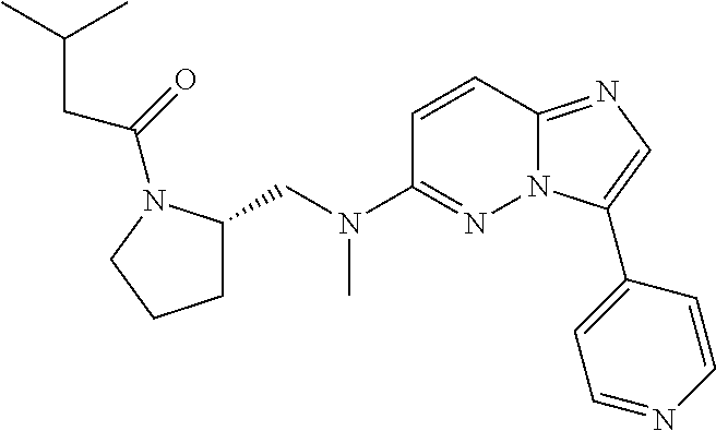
C1=CC2=NC=C(C3=CC=NC=C3)N2N=C1N(CC1CCCN1C(=O)CC(C)C)C
